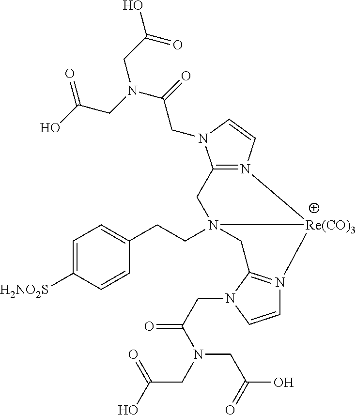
OC(CN(CC(=O)O)C(=O)CN1C2=N(C=C1)[Re(CO)3]1N(CCC3=CC=C([H2NO2S])C=C3)(C2)CC2=N1C=CN2CC(=O)N(CC(O)=O)CC(=O)O)=O
